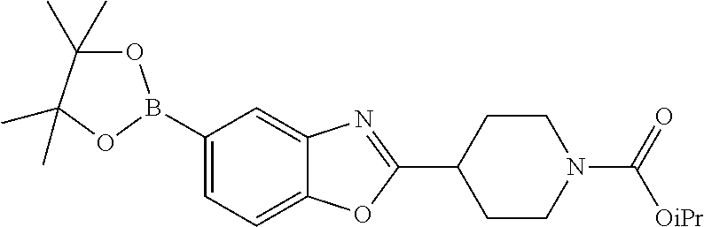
C1=C(B2OC(C)(C)C(C)(C)O2)C=C2C(=C1)OC(C1CCN(C(=O)[OiPr])CC1)=N2
